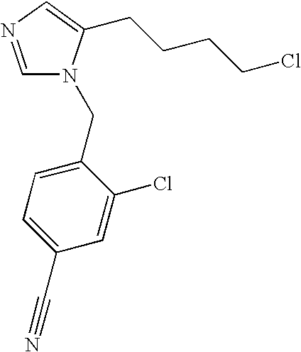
C1=NC=C(CCCCCl)N1CC1=CC=C(C#N)C=C1Cl
